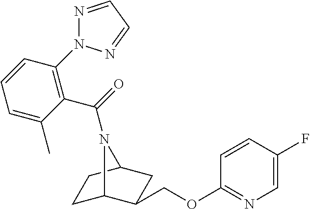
C1C2C(COC3=NC=C(F)C=C3)CC(C1)N2C(=O)C1=C(N2N=CC=N2)C=CC=C1C
